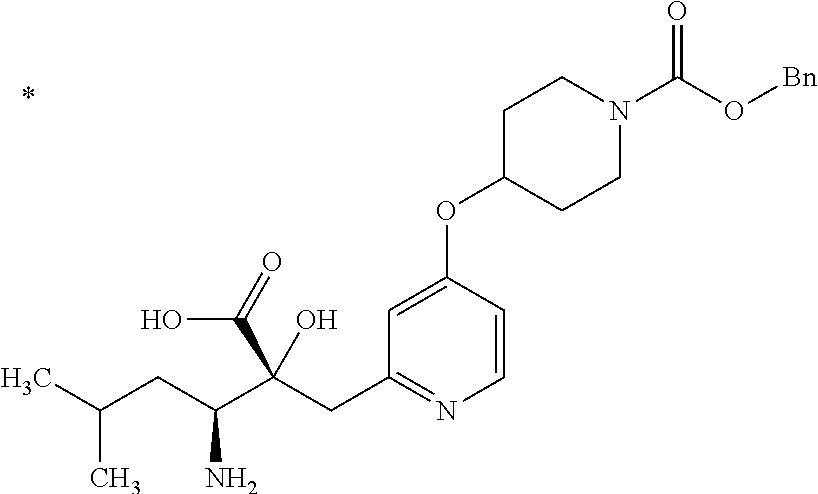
C1=CC(OC2CCN(C(O[Bn])=O)CC2)=CC(CC(C(CC(C)C)N)(C(=O)O)O)=N1
